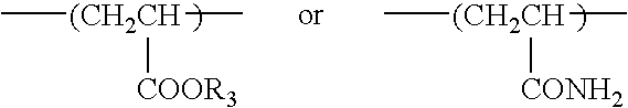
C[(CH2CH](C)[COOR3].C[(CH2CH](C)[CONH2]
